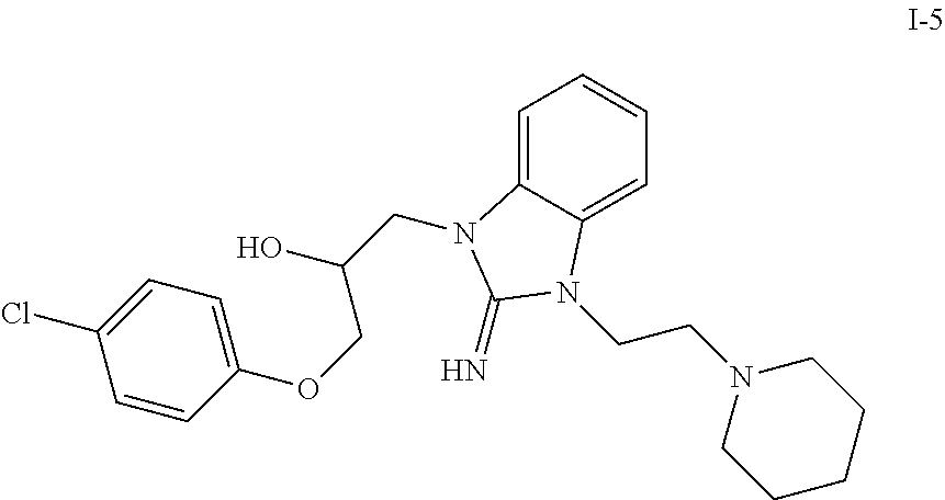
C1=C2C(=CC=C1)N(CCN1CCCCC1)C(=N)N2CC(O)COC1=CC=C(Cl)C=C1
